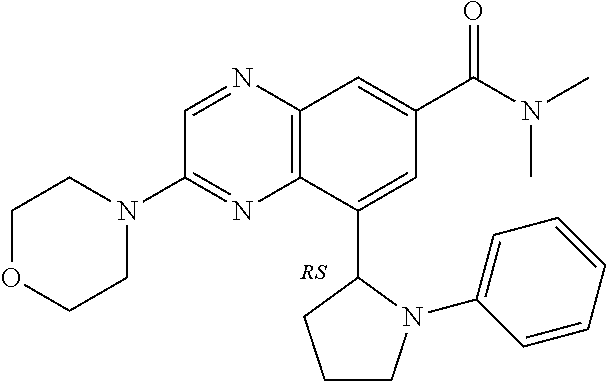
C12=C(N=CC(N3CCOCC3)=N1)C=C(C(=O)N(C)C)C=C2C1CCCN1C1=CC=CC=C1.[RS]
